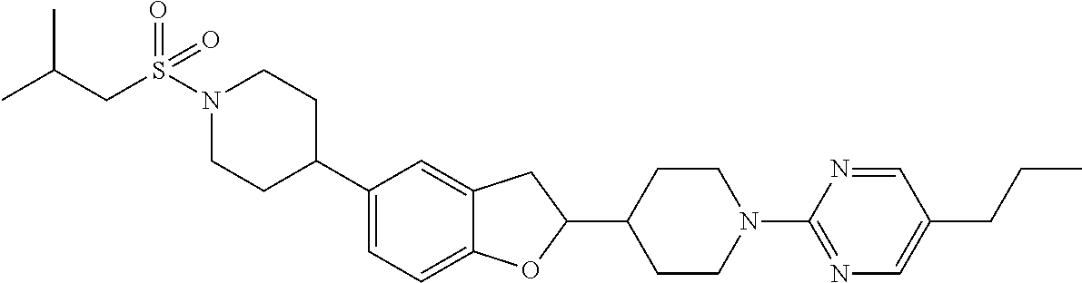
N1(S(CC(C)C)(=O)=O)CCC(C2=CC=C3C(=C2)CC(C2CCN(C4=NC=C(CCC)C=N4)CC2)O3)CC1
